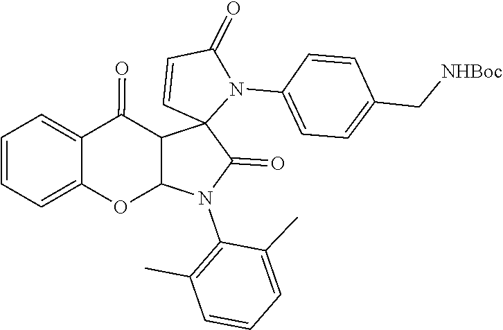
C1=CC(C[NHBoc])=CC=C1N1C2(C=CC1=O)C(=O)N(C1=C(C)C=CC=C1C)C1C2C(=O)C2=CC=CC=C2O1
